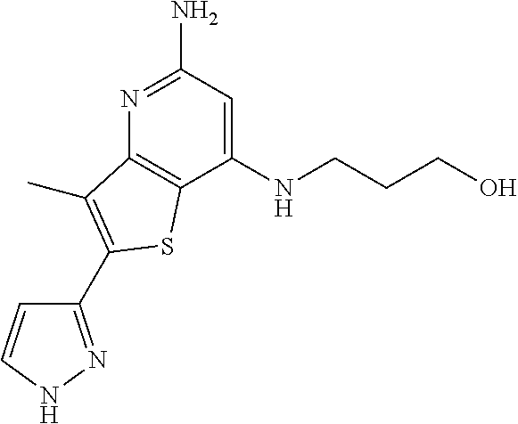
C1(NCCCO)=CC(N)=NC2=C1SC(C1=NNC=C1)=C2C
